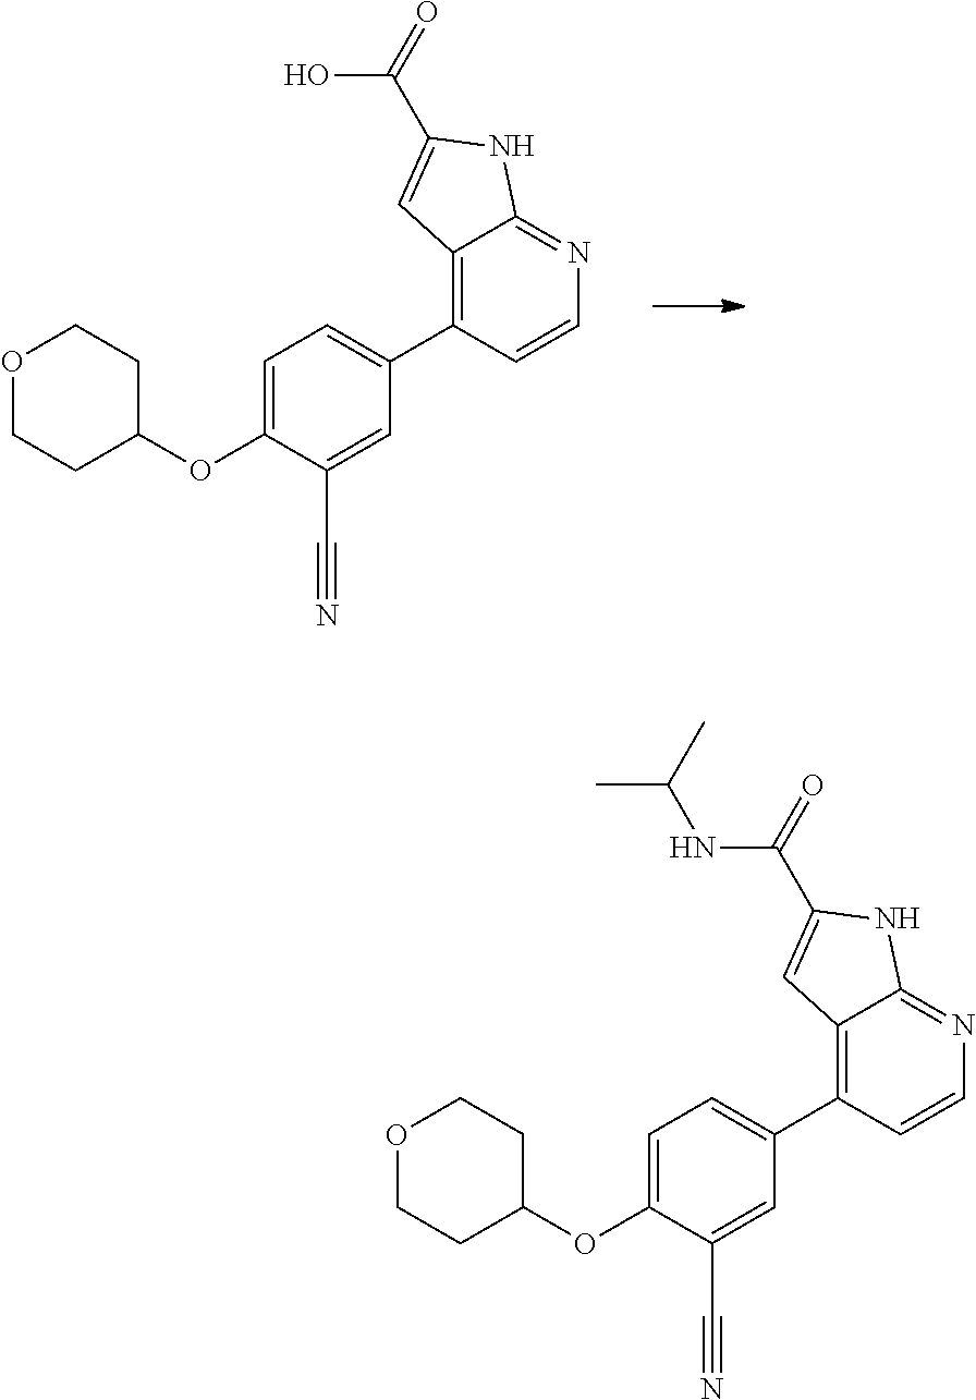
C12=C(C3=CC=C(OC4CCOCC4)C(C#N)=C3)C=CN=C1NC(C(=O)O)=C2.C12=C(C3=CC=C(OC4CCOCC4)C(C#N)=C3)C=CN=C1NC(C(=O)NC(C)C)=C2
